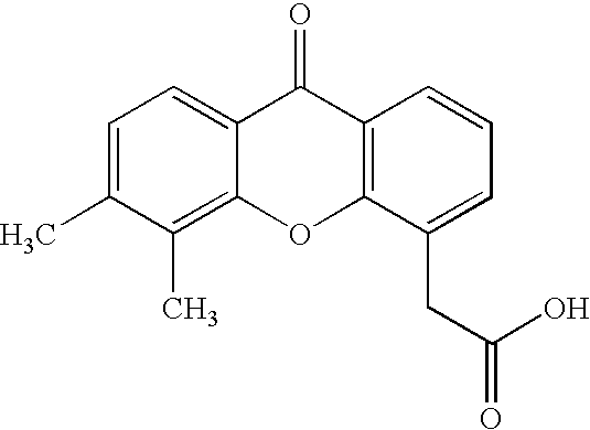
C1=C(C)C(C)=C2C(=C1)C(=O)C1=C(O2)C(CC(=O)O)=CC=C1
